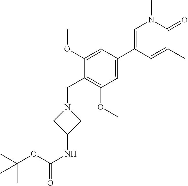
C1(CN2CC(NC(=O)OC(C)(C)C)C2)=C(OC)C=C(C2=CN(C)C(=O)C(C)=C2)C=C1OC
